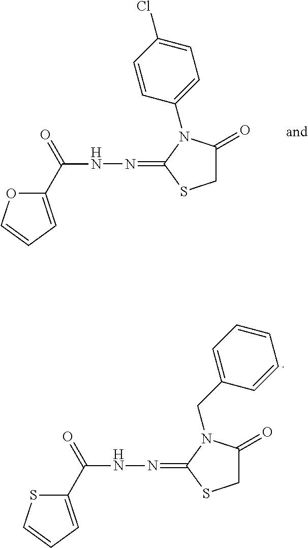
C1(C(=O)NN=C2N(C3=CC=C(Cl)C=C3)C(=O)CS2)=CC=CO1.C1(C(=O)NN=C2N(CC3=CC=CC=C3)C(=O)CS2)=CC=CS1
